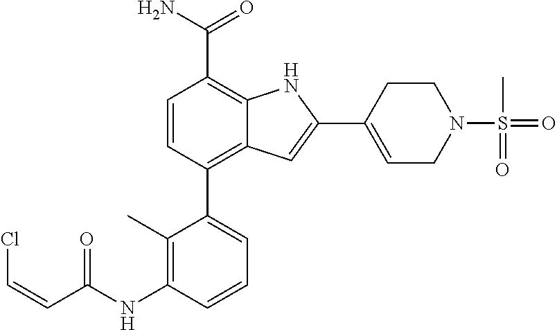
C1=CC(C2=CC=CC(NC(C=CCl)=O)=C2C)=C2C(=C1C(N)=O)NC(C1=CCN(S(=O)(C)=O)CC1)=C2
